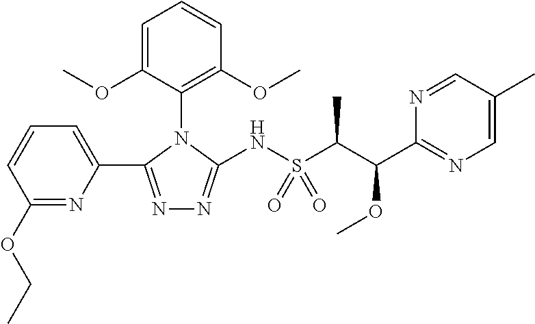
N1=C(C2=CC=CC(OCC)=N2)N(C2=C(OC)C=CC=C2OC)C(NS(C(C(C2=NC=C(C)C=N2)OC)C)(=O)=O)=N1
